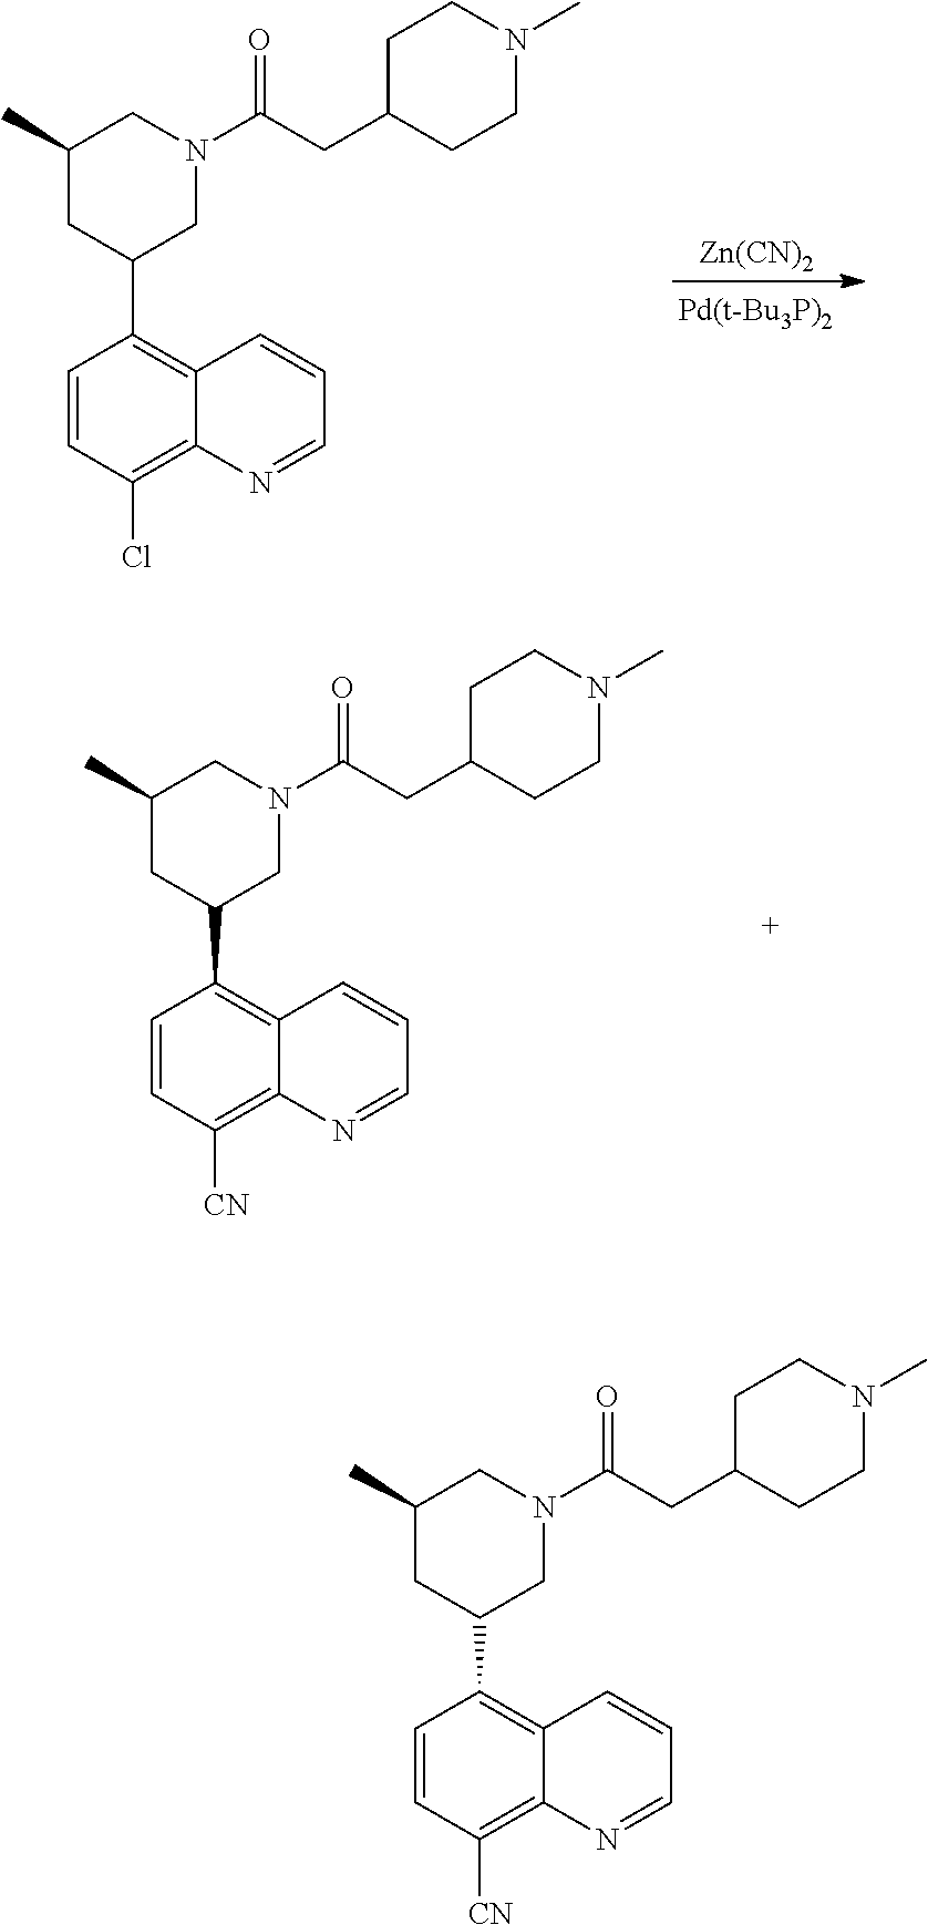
C1=CC(C2CN(C(CC3CCN(C)CC3)=O)CC(C)C2)=C2C(=C1[CN])N=CC=C2.C1=CC(C2CN(C(CC3CCN(C)CC3)=O)CC(C)C2)=C2C(=C1Cl)N=CC=C2.[Zn(CN)2].C1=CC(C2CN(C(CC3CCN(C)CC3)=O)CC(C)C2)=C2C(=C1[CN])N=CC=C2
